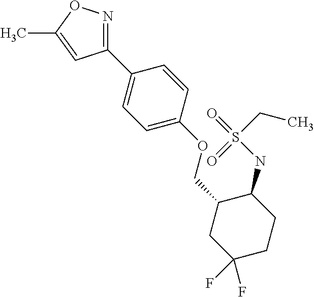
C1(C2=CC=C(OCC3CC(F)(F)CCC3NS(CC)(=O)=O)C=C2)=NOC(C)=C1
